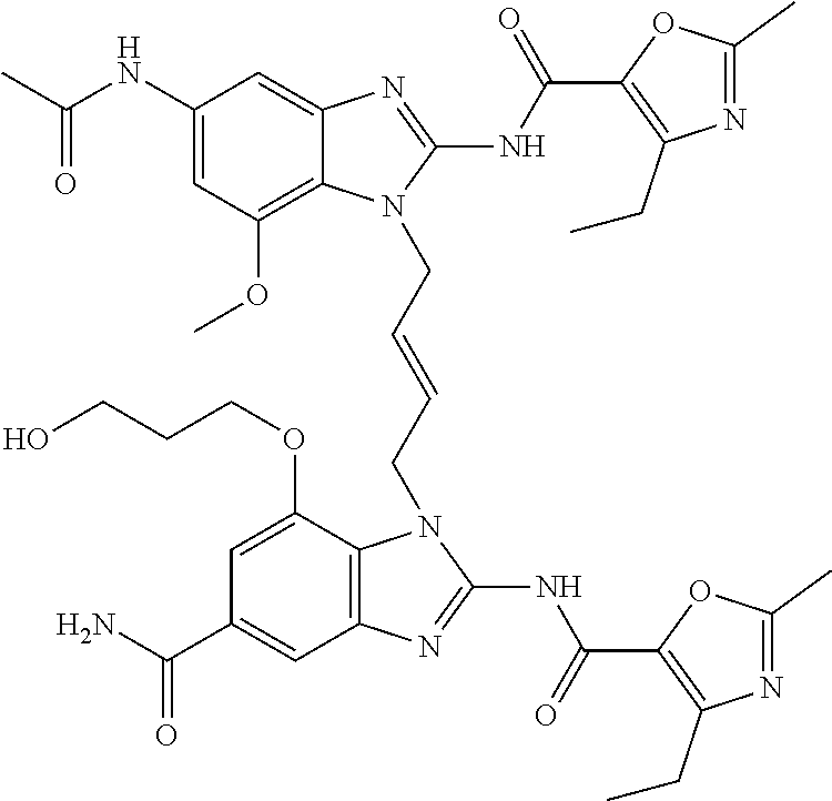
C(NC1=CC(OC)=C2C(=C1)N=C(NC(=O)C1=C(CC)N=C(C)O1)N2CC=CCN1C2=C(C=C(C(N)=O)C=C2OCCCO)N=C1NC(=O)C1=C(CC)N=C(C)O1)(C)=O
